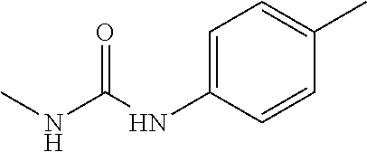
C1=C(NC(NC)=O)C=CC(C)=C1
